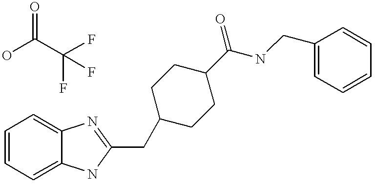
OC(C(F)(F)F)=O.C1=CC=C2C(=C1)N=C(CC1CCC(C(NCC3=CC=CC=C3)=O)CC1)N2
